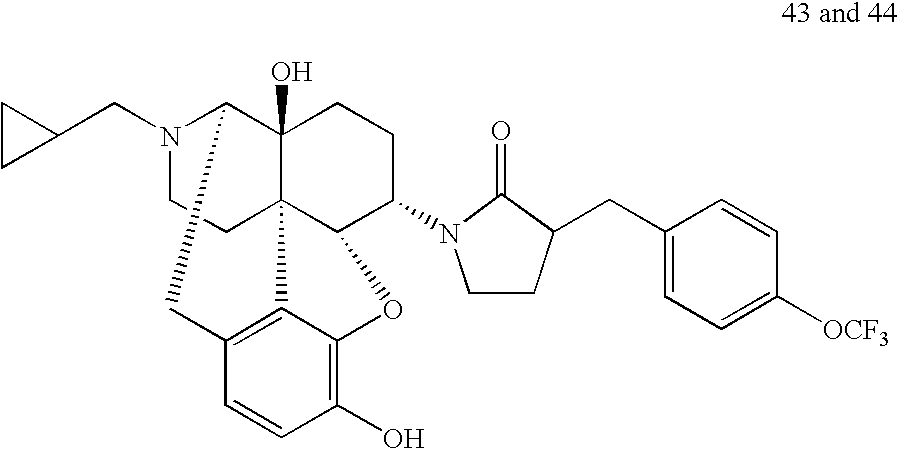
N1(CC2CC2)CCC23C4(O)C1CC1=C2C(=C(O)C=C1)OC3C(N1CCC(CC2=CC=C([OCF3])C=C2)C1=O)CC4
